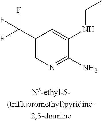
C1(C(F)(F)F)=CN=C(N)C(NCC)=C1
